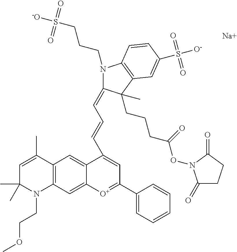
C1=C(C)C2=C(N(CCOC)C1(C)C)C=C1C(=C2)C(C=CC=C2N(CCCS([-O])(=O)=O)C3=C(C2(CCCC(ON2C(=O)CCC2=O)=O)C)C=C(S([O-])(=O)=O)C=C3)=CC(C2=CC=CC=C2)=[O+]1.[Na]
